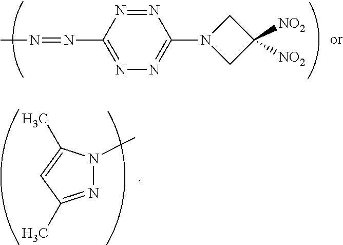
CN=NC1=NN=C(N2CC([NO2])([NO2])C2)N=N1.N1=C(C)C=C(C)N1C
